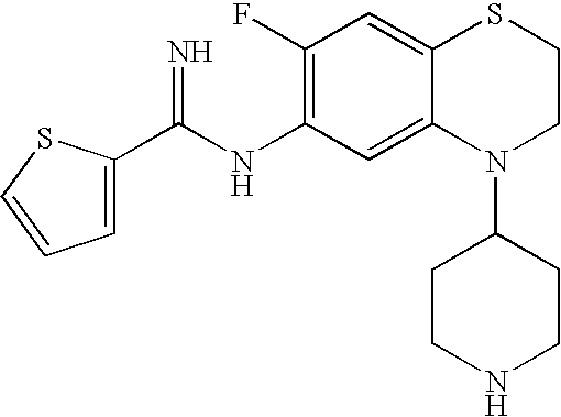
C1=C(C(NC2=C(F)C=C3C(=C2)N(C2CCNCC2)CCS3)=N)SC=C1
